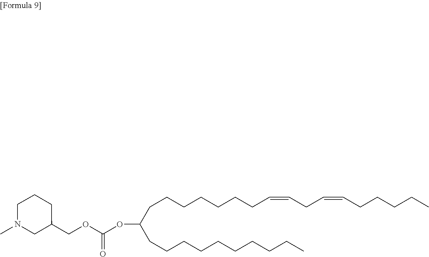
CN1CC(COC(OC(CCCCCCCC=CCC=CCCCCC)CCCCCCCCCC)=O)CCC1
